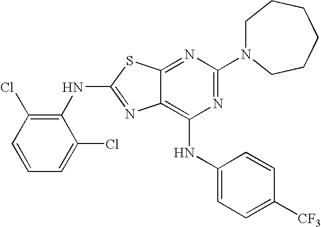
C1(NC2=C(Cl)C=CC=C2Cl)=NC2=C(NC3=CC=C([CF3])C=C3)N=C(N3CCCCCC3)N=C2S1
